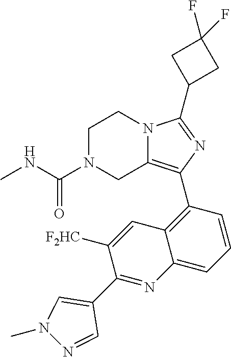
C1N(C(NC)=O)CC2=C(C3=C4C(=CC=C3)N=C(C3=CN(C)N=C3)C([F2HC])=C4)N=C(C3CC(F)(F)C3)N2C1
